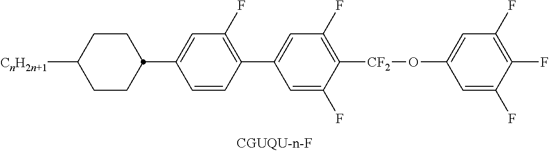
[CnH2n+1]C1CCC(C2=CC(F)=C(C3=CC(F)=C([CF2]OC4=CC(F)=C(F)C(F)=C4)C(F)=C3)C=C2)CC1
